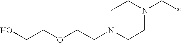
C1N(CCOCCO)CCN(C*)C1
